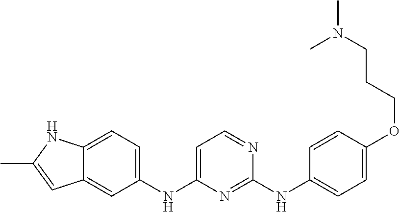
C12=CC=C(NC3=CC=NC(NC4=CC=C(OCCCN(C)C)C=C4)=N3)C=C1C=C(C)N2
